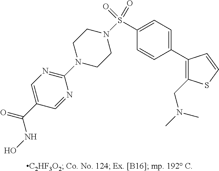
N1(C2=NC=C(C(NO)=O)C=N2)CCN(S(C2=CC=C(C3=C(CN(C)C)SC=C3)C=C2)(=O)=O)CC1
